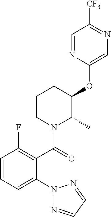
C1=CC=C(N2N=CC=N2)C(C(=O)N2C(C)C(OC3=CN=C([CF3])C=N3)CCC2)=C1F
